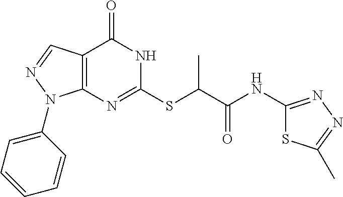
C12=C(N=C(SC(C(NC3=NN=C(C)S3)=O)C)NC1=O)N(C1=CC=CC=C1)N=C2
